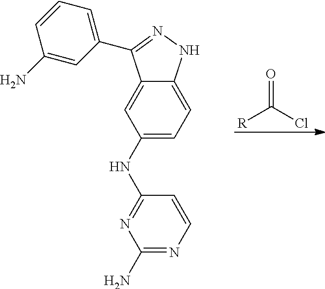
C12=CC(NC3=NC(N)=NC=C3)=CC=C1NN=C2C1=CC=CC(N)=C1.[R]C(Cl)=O
